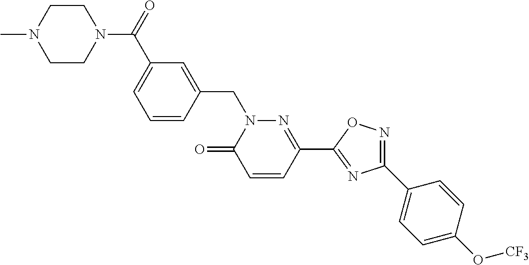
C1=CC(CN2C(=O)C=CC(C3=NC(C4=CC=C(O[CF3])C=C4)=NO3)=N2)=CC(C(=O)N2CCN(C)CC2)=C1
